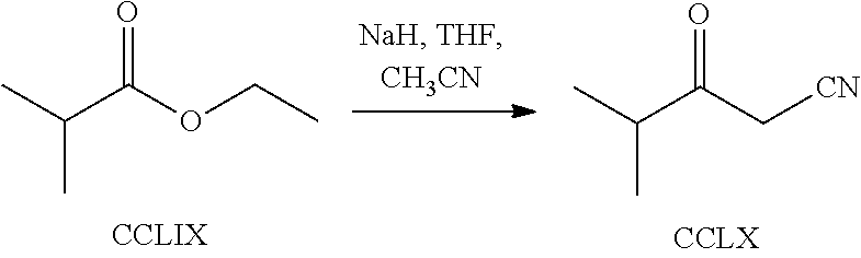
C(C)(C)C(OCC)=O.C(C)(C)C(C[CN])=O
